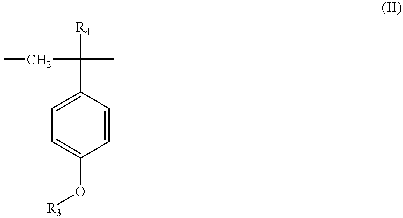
C1=C(C(CC)(C)[R4])C=CC(O[R3])=C1
